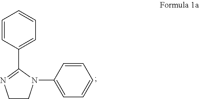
C1CN(C2=CC=CC=C2)C(C2=CC=CC=C2)=N1
